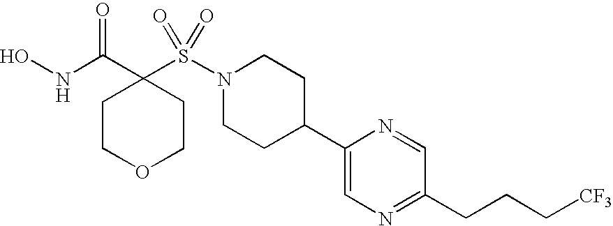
ONC(C1(S(N2CCC(C3=CN=C(CCC[CF3])C=N3)CC2)(=O)=O)CCOCC1)=O
